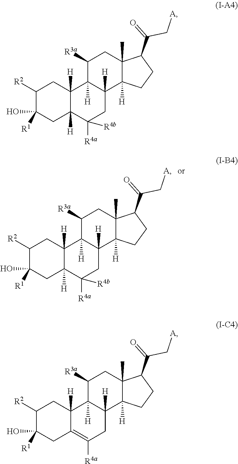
C1([R2])C([R1])(O)CC2([H])C([H])(C1)C1([H])C([H])(CC2([R4a])[R4b])C2([H])C(C)(CC1[R3a])C(C(=O)C[A])CC2.C1([R2])C([R1])(O)CC2([H])C([H])(C1)C1([H])C([H])(CC2([R4a])[R4b])C2([H])C(C)(CC1[R3a])C(C(=O)C[A])CC2.C1([R2])C([R1])(O)CC2=C([R4a])CC3([H])C([H])(C2([H])C1)C([R3a])CC1(C)C3([H])CCC1C(=O)C[A]
